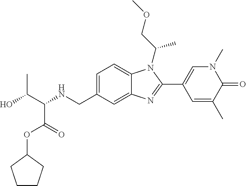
OC(C(NCC1=CC=C2C(=C1)N=C(C1=CN(C)C(=O)C(C)=C1)N2C(COC)C)C(=O)OC1CCCC1)C
